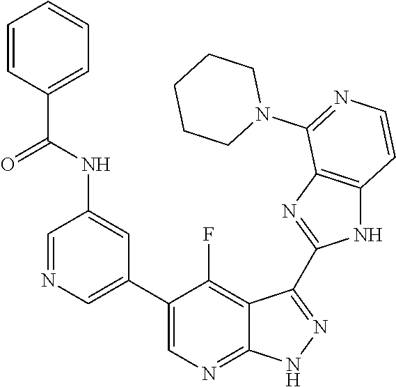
C1=NC=C(C2=CN=C3C(=C2F)C(C2=NC4=C(N2)C=CN=C4N2CCCCC2)=N[N H]3)C=C1NC(C1=CC=CC=C1)=O
